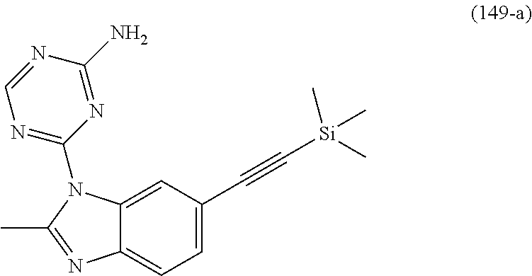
C12=CC(C#C[Si](C)(C)C)=CC=C1N=C(C)N2C1=NC=NC(N)=N1
